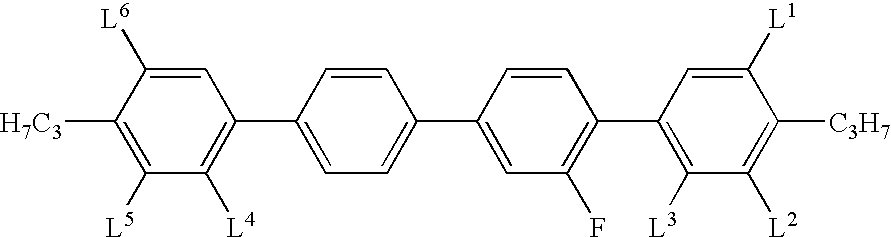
[H7C3]C1=C([L5])C([L4])=C(C2=CC=C(C3=CC(F)=C(C4=C([L3])C([L2])=C([C3H7])C([L1])=C4)C=C3)C=C2)C=C1[L6]
